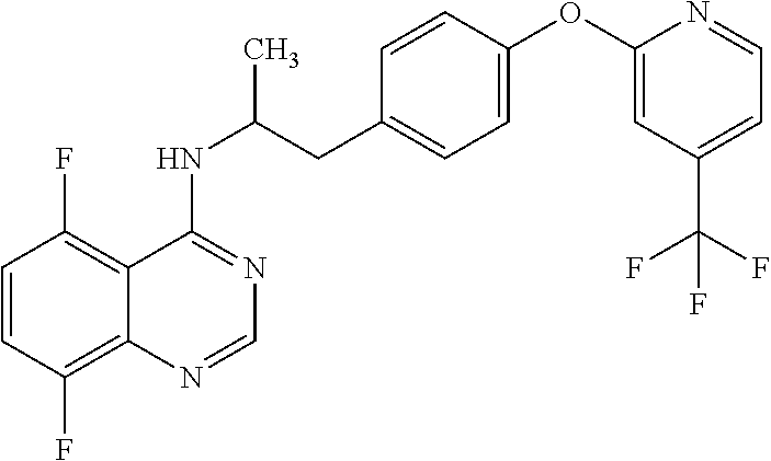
C1=CC(F)=C2C(=C1F)C(NC(CC1=CC=C(OC3=CC(C(F)(F)F)=CC=N3)C=C1)C)=NC=N2
